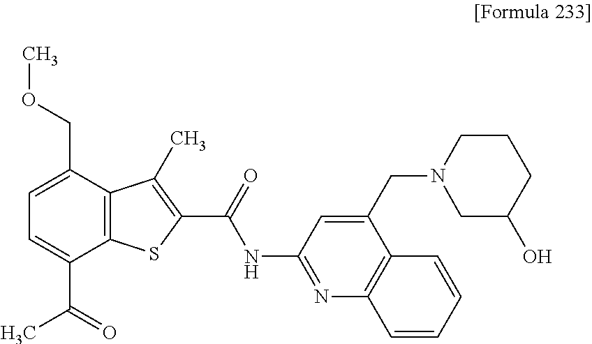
C12=C(C(COC)=CC=C1C(=O)C)C(C)=C(C(=O)NC1=NC3=C(C(CN4CC(O)CCC4)=C1)C=CC=C3)S2
